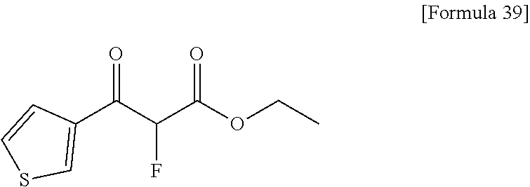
C1(C(C(C(OCC)=O)F)=O)=CSC=C1
